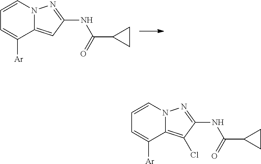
C1=CN2C(=CC(NC(C3CC3)=O)=N2)C([Ar])=C1.C1=CN2C(=C(Cl)C(NC(C3CC3)=O)=N2)C([Ar])=C1
